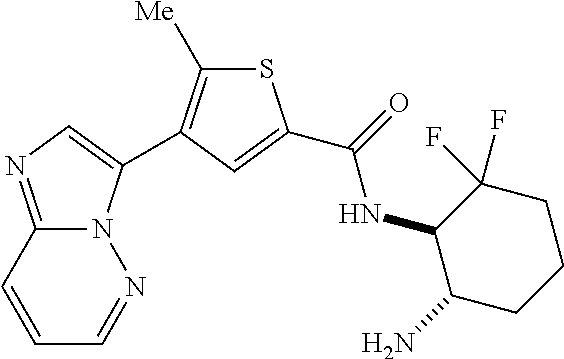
C1=CC2=NC=C(C3=C([Me])SC(C(=O)NC4C(N)CCCC4(F)F)=C3)N2N=C1
